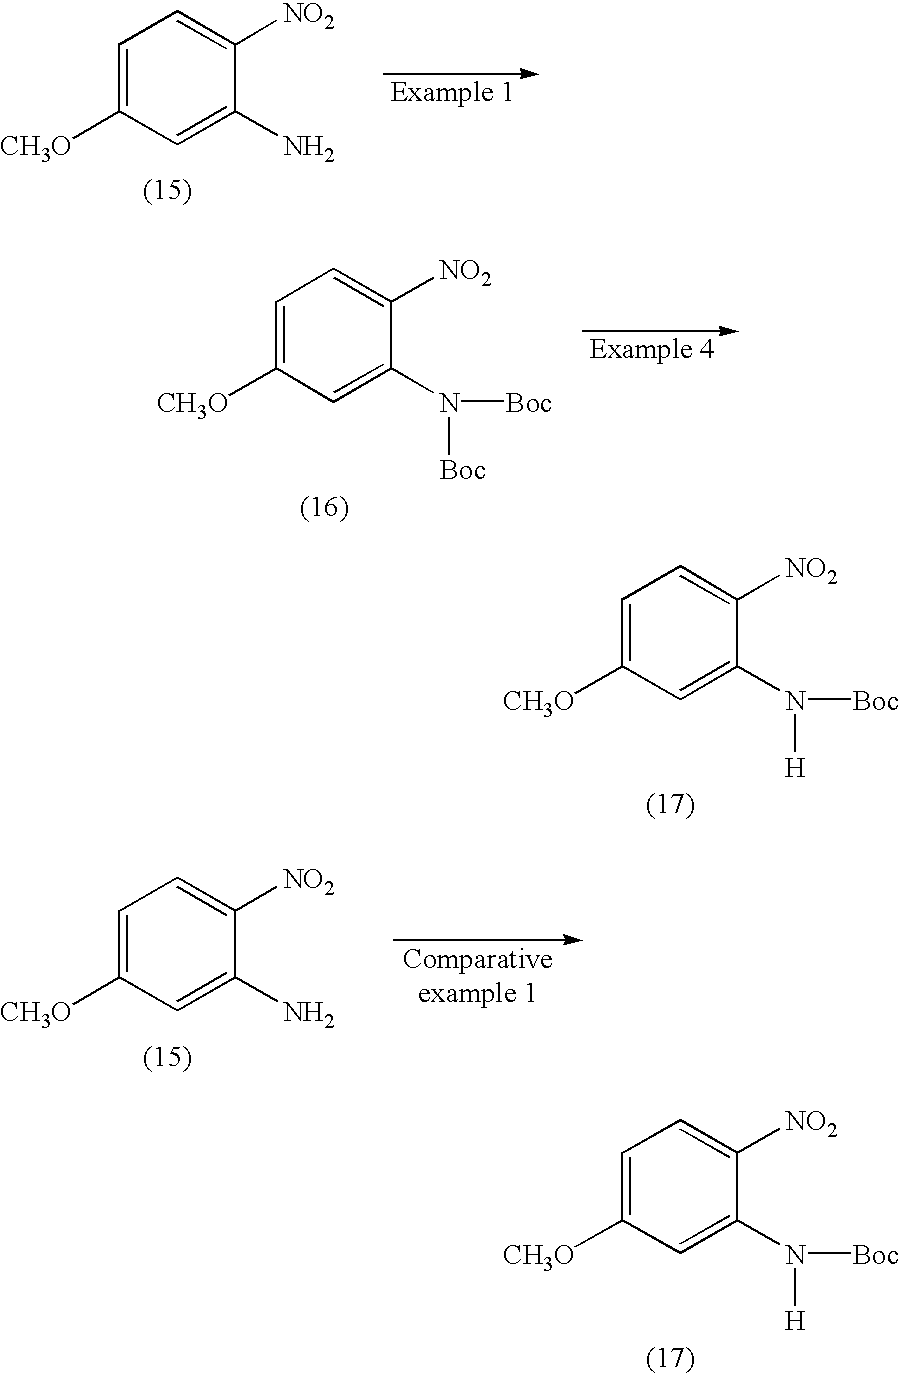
C1=C([CH3O])C=C(N)C([NO2])=C1.C1=C([CH3O])C=C(N([Boc])[Boc])C([NO2])=C1.C1=C([CH3O])C=C(N([Boc])[H])C([NO2])=C1.C1=C([CH3O])C=C(N)C([NO2])=C1.C1=C([CH3O])C=C(N([Boc])[H])C([NO2])=C1
